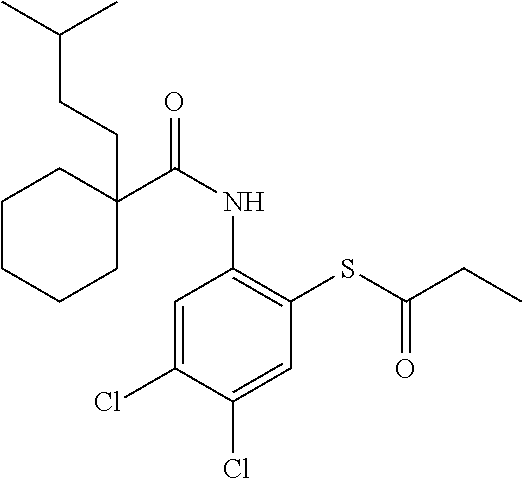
C1=C(Cl)C(Cl)=CC(SC(CC)=O)=C1NC(=O)C1(CCC(C)C)CCCCC1
